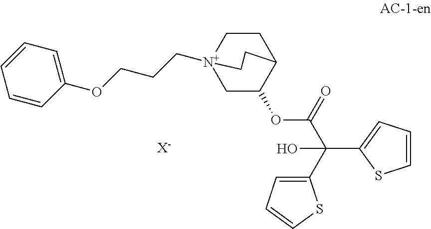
C1C[N+]2(CCCOC3=CC=CC=C3)CC(OC(C(O)(C3=CC=CS3)C3=CC=CS3)=O)C1CC2.[X-]
